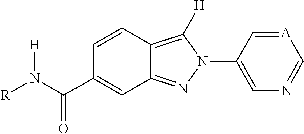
C1=CC2=C([H])N(C3=CN=C[A]=C3)N=C2C=C1C(N([R])[H])=O
